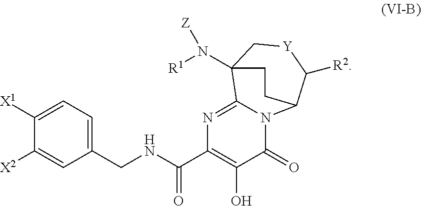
N1=C2N(C(=O)C(O)=C1C(=O)NCC1=CC=C([X1])C([X2])=C1)C1C([R2])[Y]CC2(N([R1])[Z])CC1
